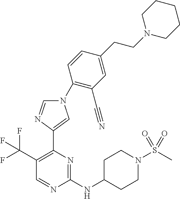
C1(NC2CCN(S(C)(=O)=O)CC2)=NC(C2=CN(C3=C(C#N)C=C(CCN4CCCCC4)C=C3)C=N2)=C(C(F)(F)F)C=N1
